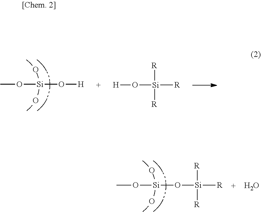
O([Si]O[H])C.O.O.O([Si]([R])([R])[R])[H].O([Si]O[Si]([R])([R])[R])C.O.O.O
